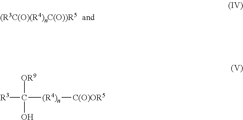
[R3]C([(R4)n][C(O)OR5])([OR9])O
